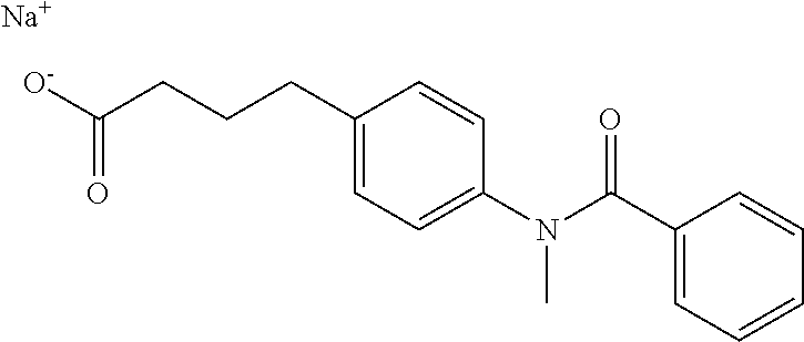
C1(C(N(C2=CC=C(CCCC([O-])=O)C=C2)C)=O)=CC=CC=C1.[Na]
